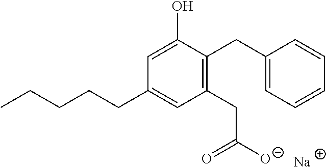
C1=C(O)C(CC2=CC=CC=C2)=C(CC(O)=O)C=C1CCCCC.[Na]
